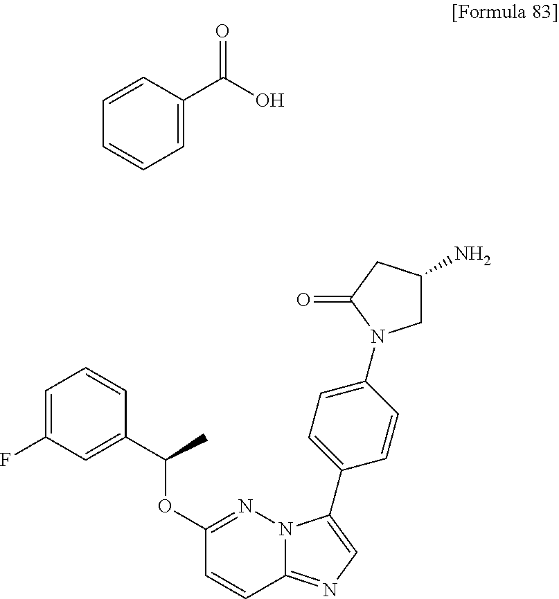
C1=C(C(O)=O)C=CC=C1.C1=C(F)C=C(C(C)OC2=NN3C(=NC=C3C3=CC=C(N4CC(N)CC4=O)C=C3)C=C2)C=C1
